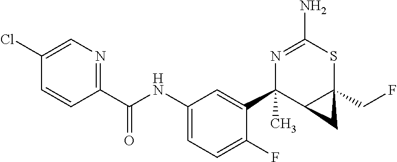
N1=C(N)SC2(CF)C(C1(C1=CC(NC(C3=NC=C(Cl)C=C3)=O)=CC=C1F)C)C2
